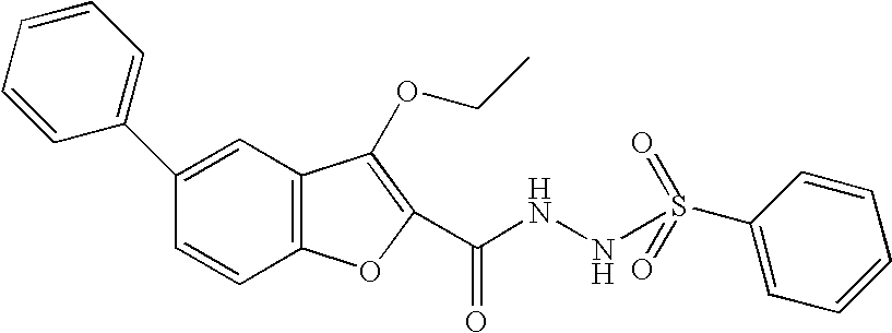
C1(C2=CC=CC=C2)=CC2=C(C=C1)OC(C(NNS(C1=CC=CC=C1)(=O)=O)=O)=C2OCC
